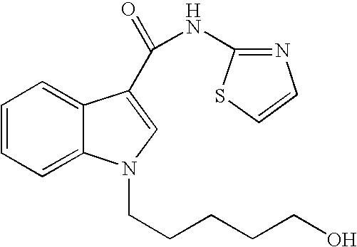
C1=CC=C2C(=C1)C(C(=O)NC1=NC=CS1)=CN2CCCCCO
